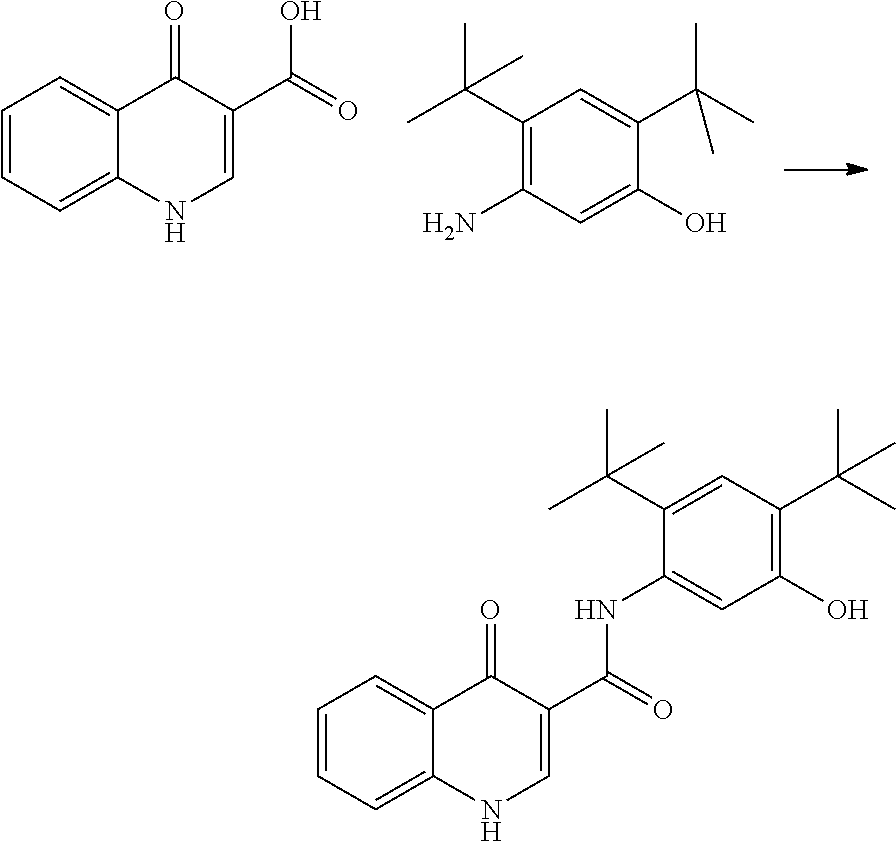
C1=CC=C2C(=C1)C(=O)C(C(O)=O)=CN2.C1(N)=C(C(C)(C)C)C=C(C(C)(C)C)C(O)=C1.C1=CC=C2C(=C1)C(=O)C(C(NC1=CC(O)=C(C(C)(C)C)C=C1C(C)(C)C)=O)=CN2
